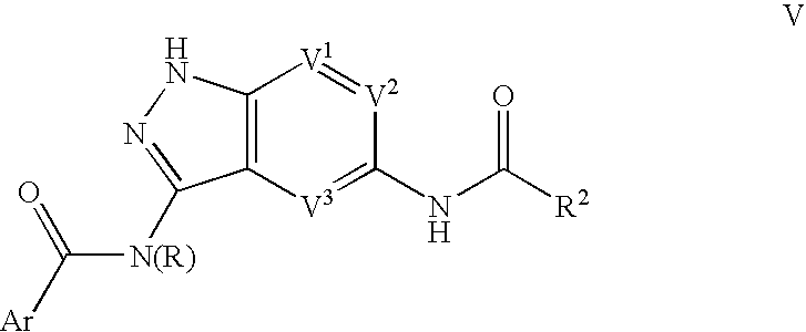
C12=C(NN=C1[N(R)]C([Ar])=O)[V1]=[V2]C(NC([R2])=O)=[V3]2
